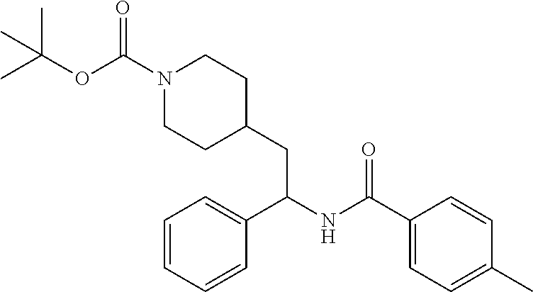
C1(C(NC(C2=CC=CC=C2)CC2CCN(C(=O)OC(C)(C)C)CC2)=O)=CC=C(C)C=C1
